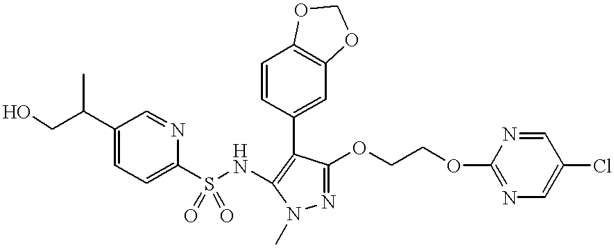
C1(C(CO)C)=CC=C(S(=O)(=O)NC2=C(C3=CC4=C(C=C3)OCO4)C(OCCOC3=NC=C(Cl)C=N3)=NN2C)N=C1
